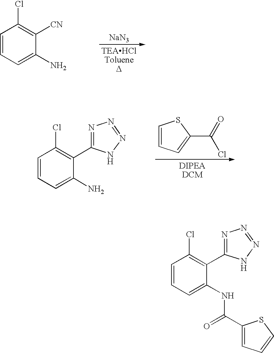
[NaN3].C1=CC=C(N)C([CN])=C1Cl.C1=CC=C(C(=O)Cl)S1.C1=CC=C(N)C(C2=NN=NN2)=C1Cl.C1=CC=C(NC(C2=CC=CS2)=O)C(C2=NN=NN2)=C1Cl
